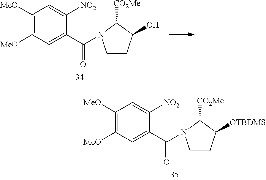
C1CC(O)C([CO2Me])N1C(C1=CC([MeO])=C([MeO])C=C1[NO2])=O.C1CC([OTBDMS])C([CO2Me])N1C(C1=CC([MeO])=C([MeO])C=C1[NO2])=O
